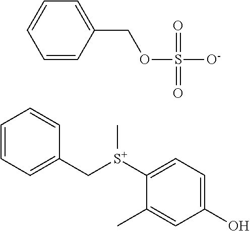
C1=CC=C(C[S+](C2=CC=C(O)C=C2C)C)C=C1.C1=CC(COS([O-])(=O)=O)=CC=C1
